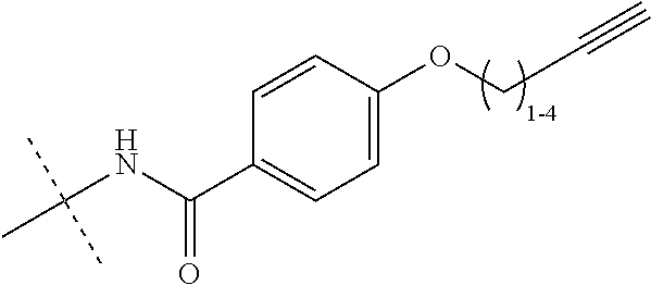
C(NC(C1=CC=C(OCC#C)C=C1)=O)(C)(C)C
